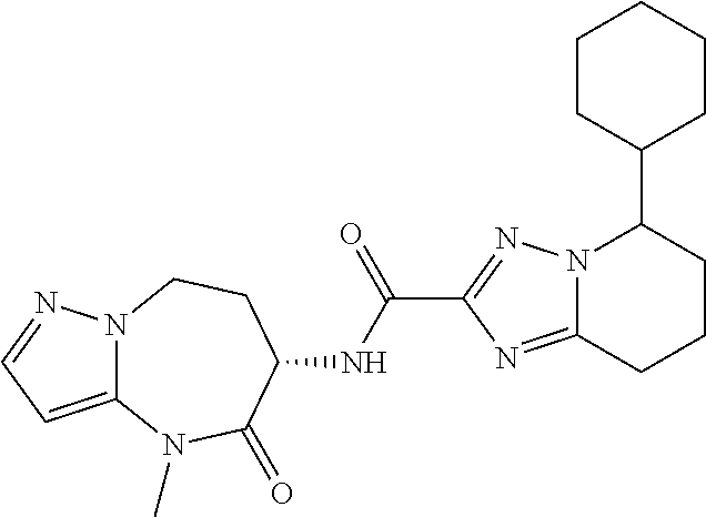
N12C(=CC=N1)N(C)C(=O)C(NC(C1=NN3C(=N1)CCCC3C1CCCCC1)=O)CC2
